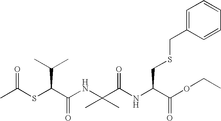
CC(SC(C(NC(C(NC(C(OCC)=O)CSCC1=CC=CC=C1)=O)(C)C)=O)C(C)C)=O
